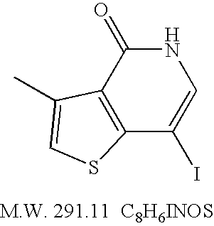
C12=C(C(=O)NC=C1I)C(C)=CS2
